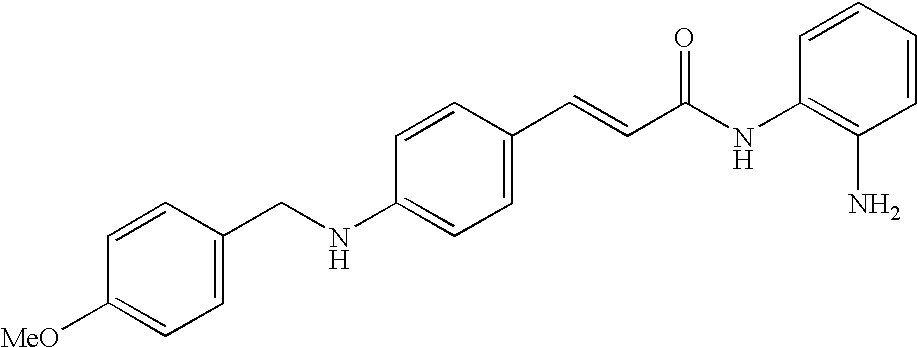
C1=CC([MeO])=CC=C1CNC1=CC=C(C=CC(NC2=C(N)C=CC=C2)=O)C=C1
